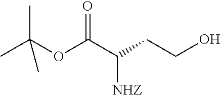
CC(OC(C(CCO)[NHZ])=O)(C)C
